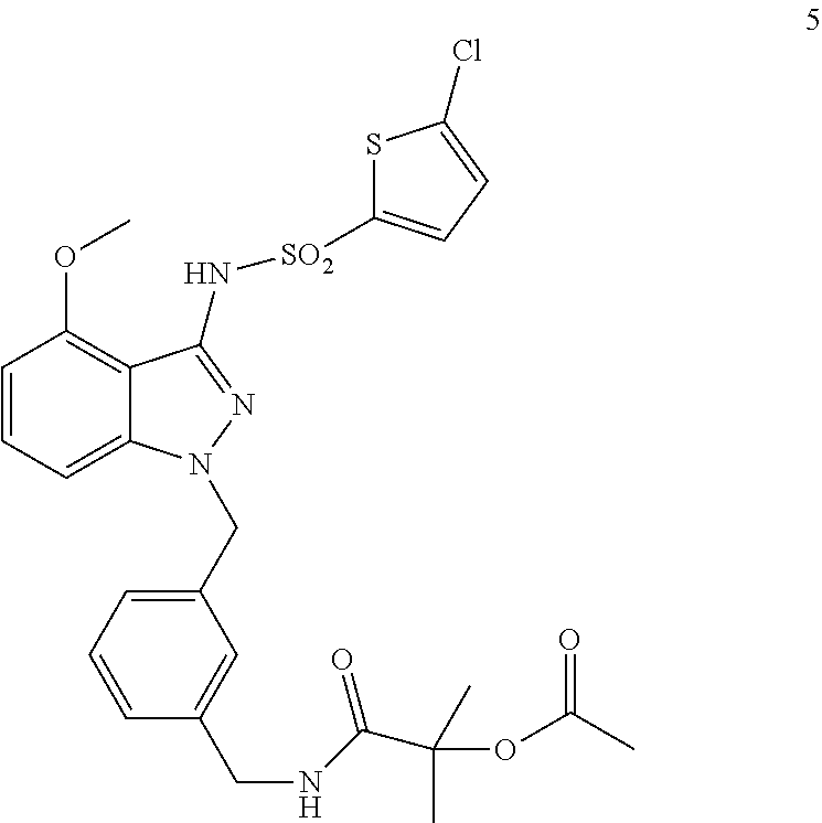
C1=CC=C2C(=C1OC)C(N[SO2]C1=CC=C(Cl)S1)=NN2CC1=CC=CC(CNC(C(C)(OC(C)=O)C)=O)=C1
